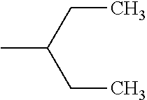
C(C)C(CC)C
